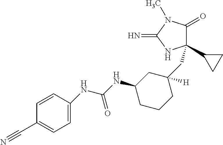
C1(C2CC2)(CC2([H])CC(NC(=O)NC3=CC=C(C#N)C=C3)CCC2)C(=O)N(C)C(=N)N1
